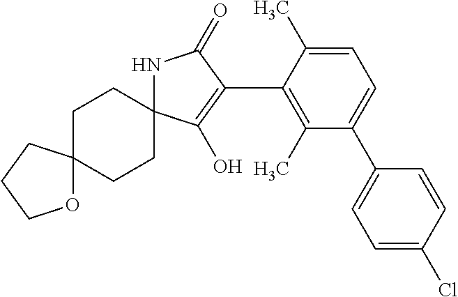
N1C2(C(O)=C(C3=C(C)C(C4=CC=C(Cl)C=C4)=CC=C3C)C1=O)CCC1(CC2)OCCC1
